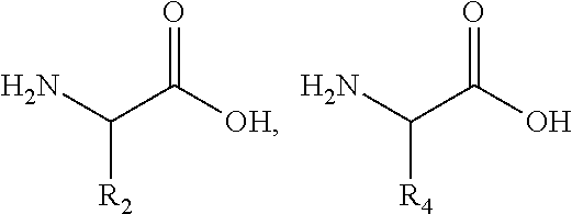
NC(C([OH])=O)[R2].NC(C(O)=O)[R4]
